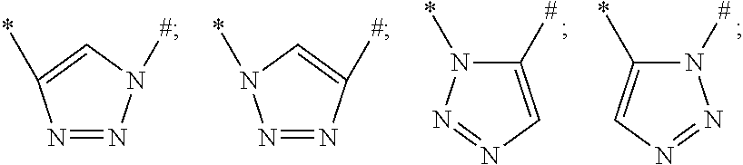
N1=NN([#])C=C1*.N1=NC([#])=CN1*.C1([#])=CN=NN1*.N1([#])C(*)=CN=N1
